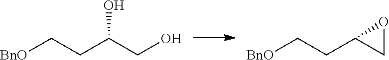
[BnO]CCC(CO)O.[BnO]CCC1OC1
